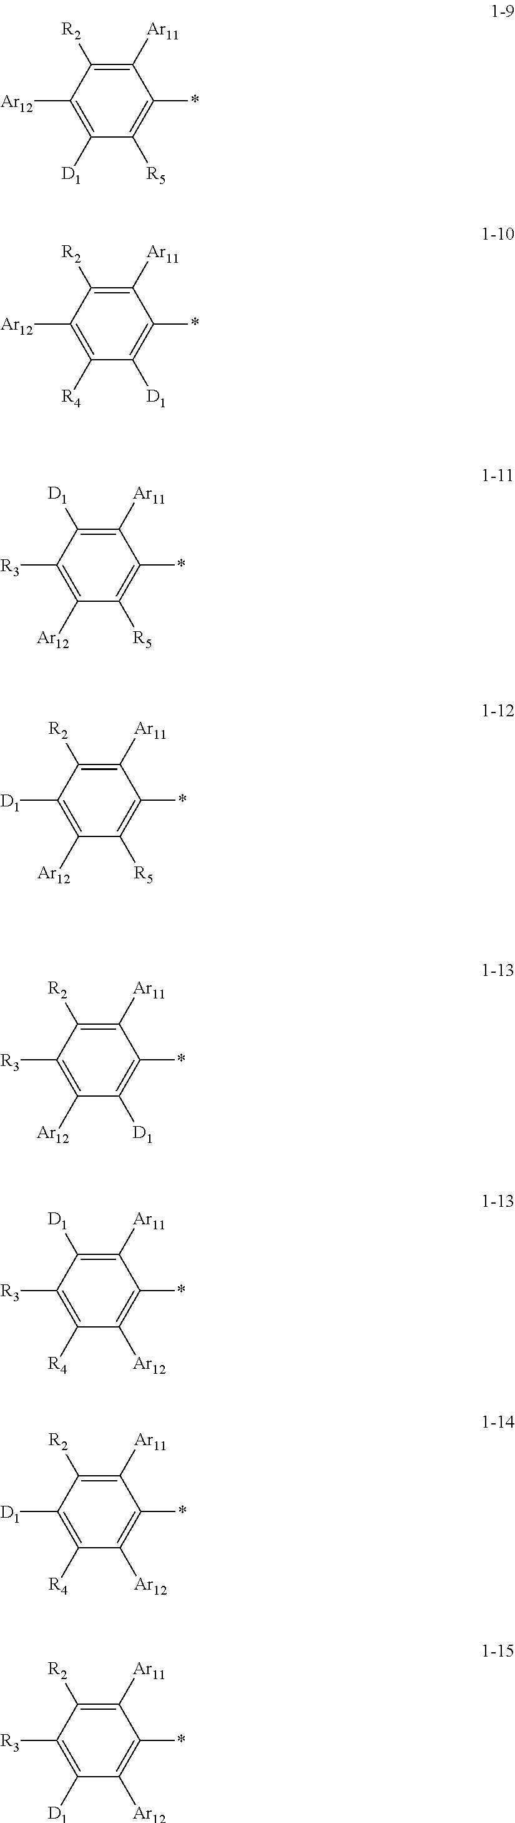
C1([D1])=C([Ar12])C([R2])=C([Ar11])C(*)=C1[R5].C1([R4])=C([Ar12])C([R2])=C([Ar11])C(*)=C1[D1].C1([Ar12])=C([R3])C([D1])=C([Ar11])C(*)=C1[R5].C1([Ar12])=C([D1])C([R2])=C([Ar11])C(*)=C1[R5].C1([Ar12])=C([R3])C([R2])=C([Ar11])C(*)=C1[D1].C1([R4])=C([R3])C([D1])=C([Ar11])C(*)=C1[Ar12].C1([R4])=C([D1])C([R2])=C([Ar11])C(*)=C1[Ar12].C1([D1])=C([R3])C([R2])=C([Ar11])C(*)=C1[Ar12]
